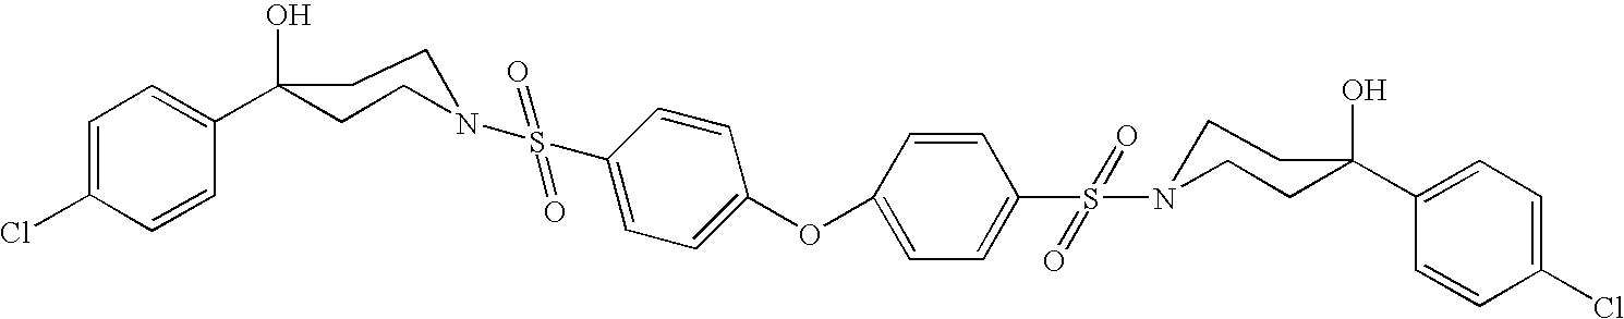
C1=CC(Cl)=CC=C1C1(O)CCN(S(C2=CC=C(OC3=CC=C(S(=O)(=O)N4CCC(C5=CC=C(Cl)C=C5)(O)CC4)C=C3)C=C2)(=O)=O)CC1
